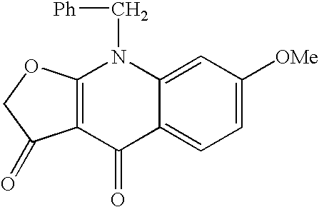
C1=C([OMe])C=C2C(=C1)C(=O)C1=C(N2C[Ph])OCC1=O
